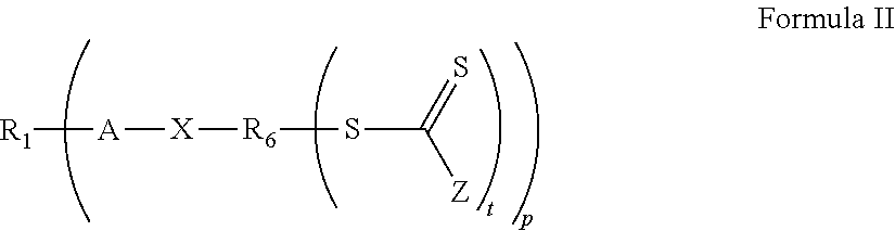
S(C(=S)[Z])[R6][X][A][R1]
